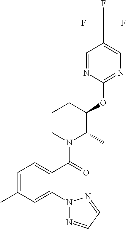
C1=C(C)C=C(N2N=CC=N2)C(C(=O)N2C(C)C(OC3=NC=C(C(F)(F)F)C=N3)CCC2)=C1
